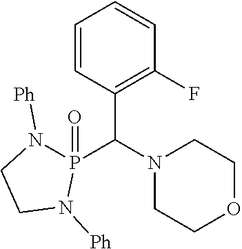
C1=CC(C(N2CCOCC2)P2(=O)N([Ph])CCN2[Ph])=C(F)C=C1
